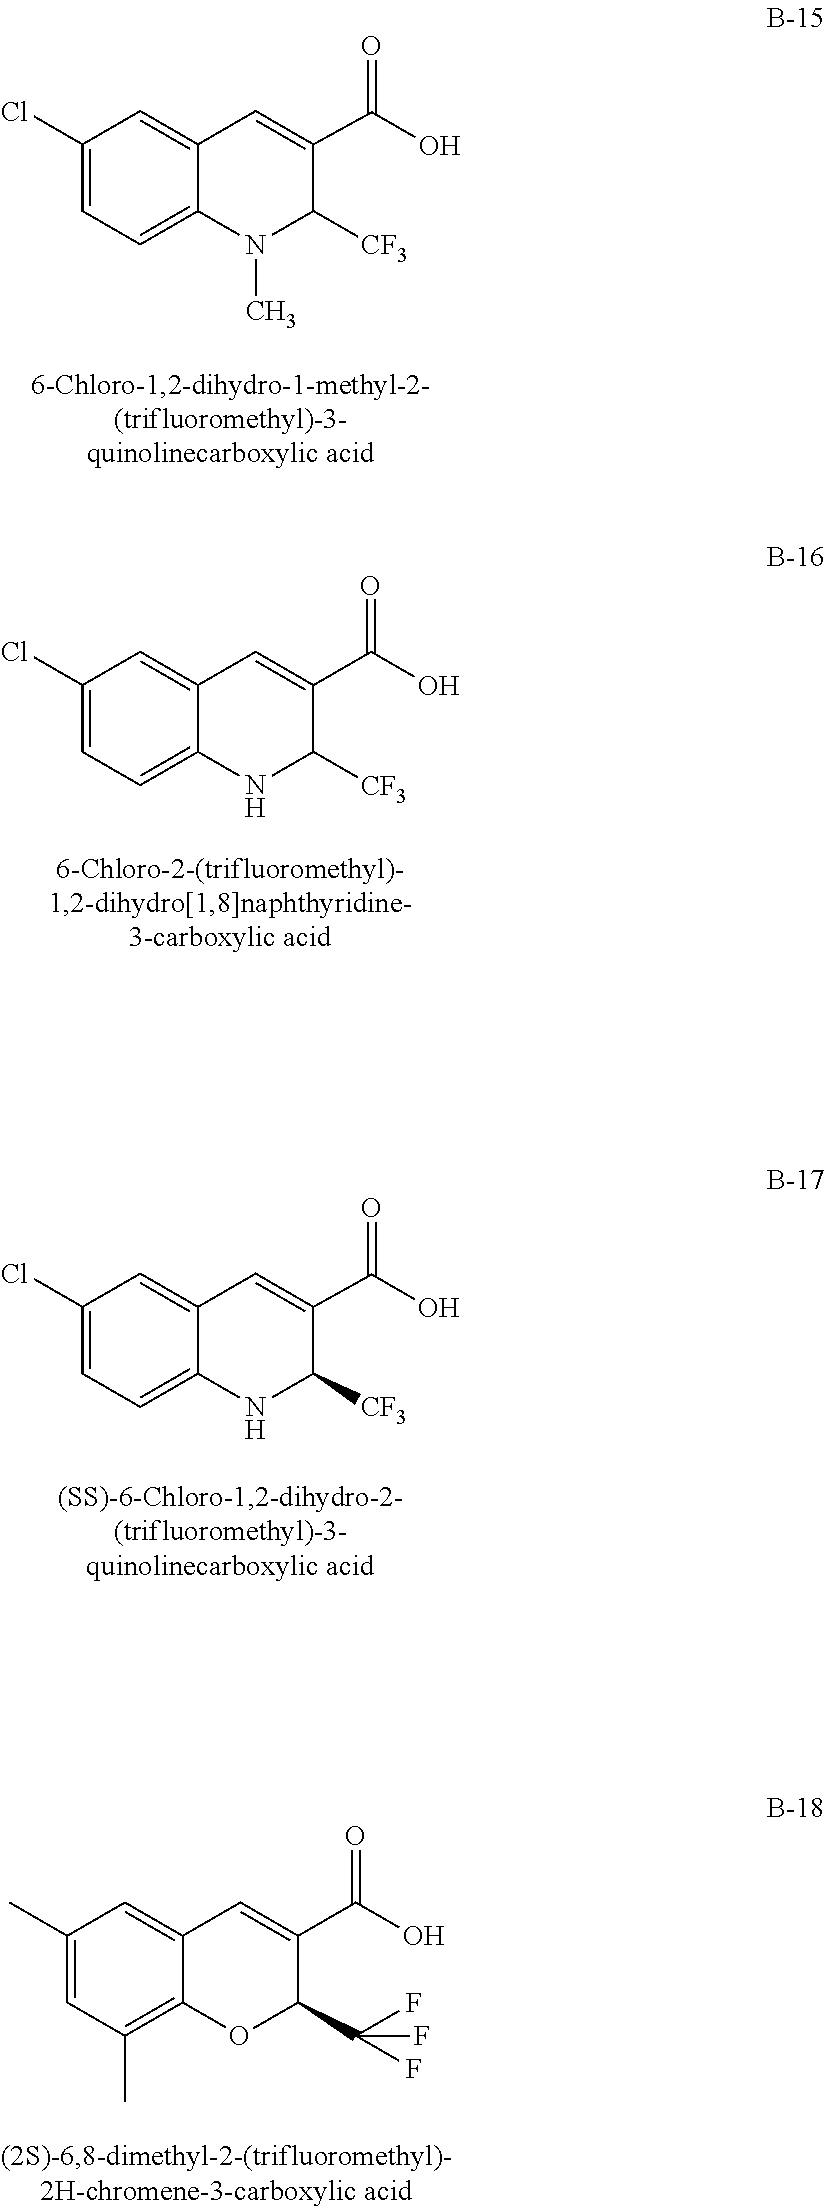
C1(Cl)=CC=C2C(=C1)C=C(C(=O)O)C([CF3])N2C.C1(Cl)=CC=C2C(=C1)C=C(C(=O)O)C([CF3])N2.C1(Cl)=CC=C2C(=C1)C=C(C(=O)O)C([CF3])N2.C1=C(C)C=C2C=C(C(=O)O)C(C(F)(F)F)OC2=C1C
